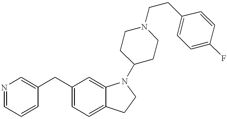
C1(CC2=CN=CC=C2)=CC=C2C(=C1)N(C1CCN(CCC3=CC=C(F)C=C3)CC1)CC2
